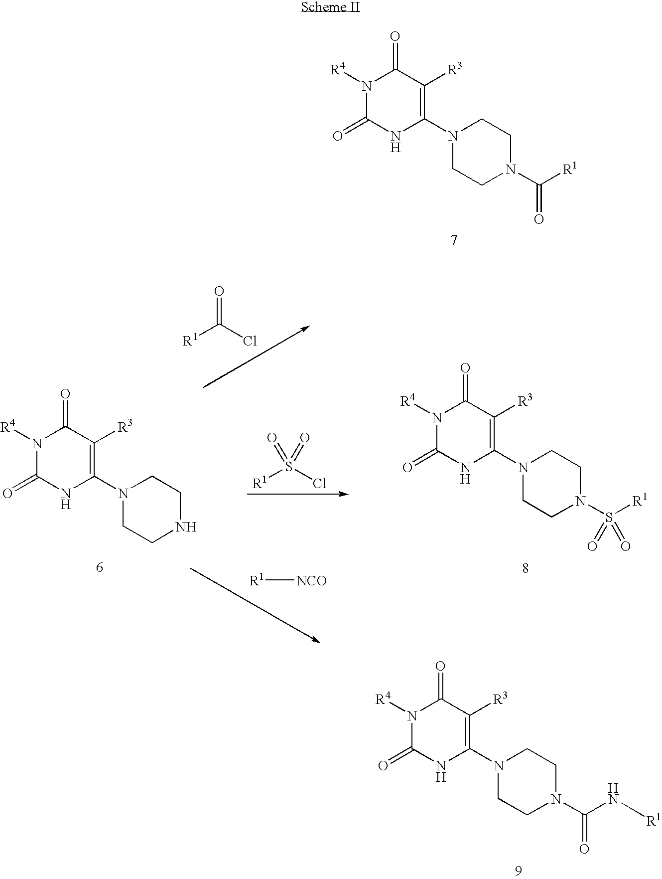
N1([R4])C(=O)NC(N2CCN(C([R1])=O)CC2)=C([R3])C1=O.[R1]C(Cl)=O.N1([R4])C(=O)NC(N2CCN(S([R1])(=O)=O)CC2)=C([R3])C1=O.N1([R4])C(=O)NC(N2CCNCC2)=C([R3])C1=O.[R1]S(Cl)(=O)=O.[R1][NCO].N1([R4])C(=O)NC(N2CCN(C(N[R1])=O)CC2)=C([R3])C1=O
